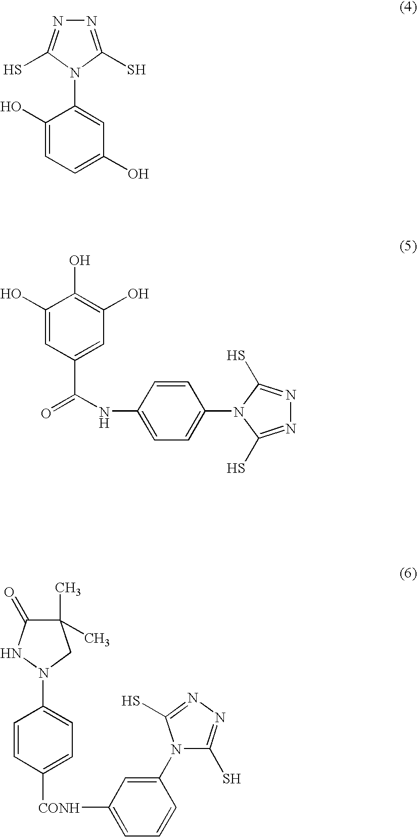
N1=C(S)N(C2=CC(O)=CC=C2O)C(S)=N1.C1(O)=CC(C(NC2=CC=C(N3C(S)=NN=C3S)C=C2)=O)=CC(O)=C1O.C1(C)(C)C(=O)NN(C2=CC=C([CONH]C3=CC=CC(N4C(S)=NN=C4S)=C3)C=C2)C1
